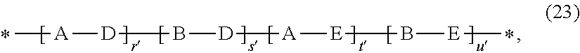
[A]([D]B[D][A][E]B[E]C)C
